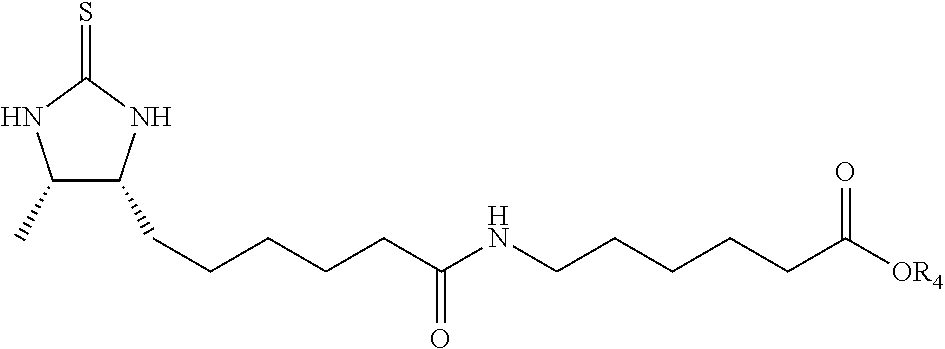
C1(C)C(CCCCCC(NCCCCCC([OR4])=O)=O)NC(=S)N1
